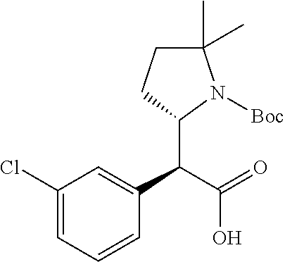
C1(Cl)=CC=CC(C(C(=O)O)C2N([Boc])C(C)(C)CC2)=C1
